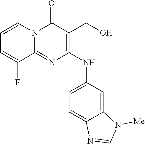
C1=CN2C(=NC(NC3=CC=C4C(=C3)N([Me])C=N4)=C(CO)C2=O)C(F)=C1
